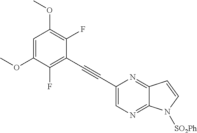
C1=C(OC)C(F)=C(C#CC2=CN=C3C(=N2)C=CN3[SO2Ph])C(F)=C1OC
